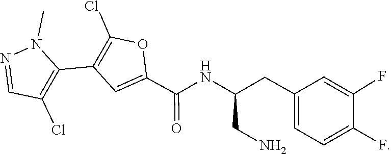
N1(C)N=CC(Cl)=C1C1=C(Cl)OC(C(NC(CC2=CC=C(F)C(F)=C2)CN)=O)=C1
